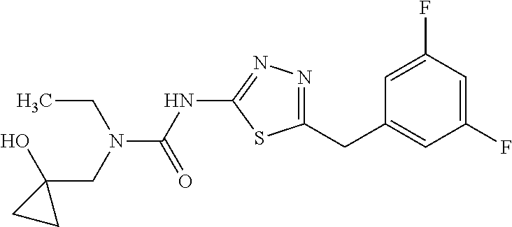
N(C(NC1=NN=C(CC2=CC(F)=CC(F)=C2)S1)=O)(CC)CC1(O)CC1
